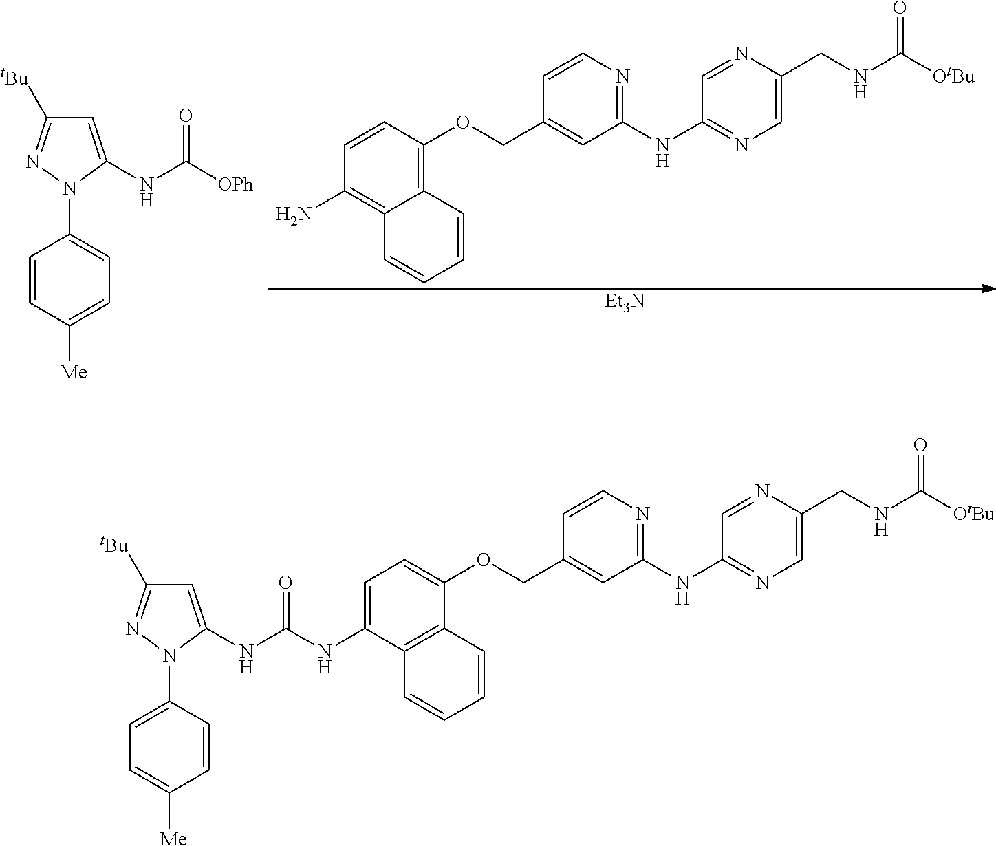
NC1=C2C(=C(OCC3=CC(NC4=NC=C(CNC([OtBu])=O)N=C4)=NC=C3)C=C1)C=CC=C2.[Et3N].[OPh]C(NC1=CC([tBu])=NN1C1=CC=C([Me])C=C1)=O.N(C1=CC=C(OCC2=CC(NC3=NC=C(CNC([OtBu])=O)N=C3)=NC=C2)C2=C1C=CC=C2)C(NC1=CC([tBu])=NN1C1=CC=C([Me])C=C1)=O
